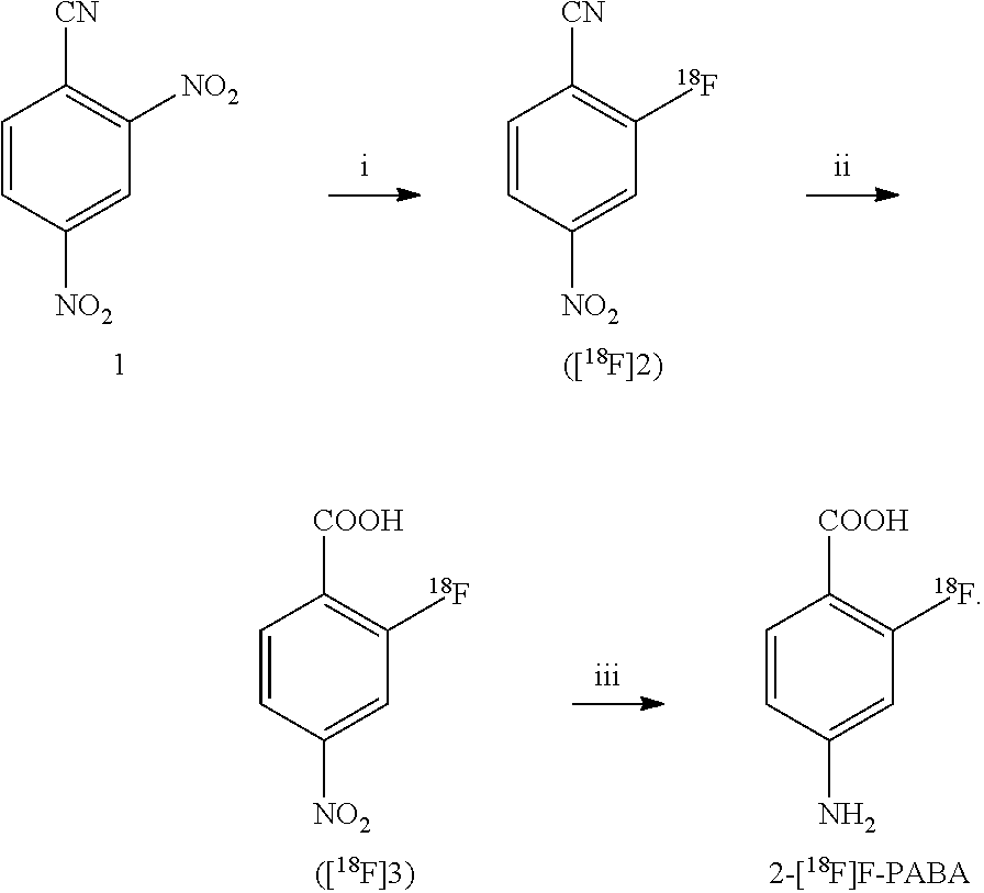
C1=CC([NO2])=CC([NO2])=C1[CN].C1=CC([NO2])=CC([18F])=C1[CN].C1=CC([NO2])=CC([18F])=C1[COOH].C1=CC(N)=CC([18F])=C1[COOH]
